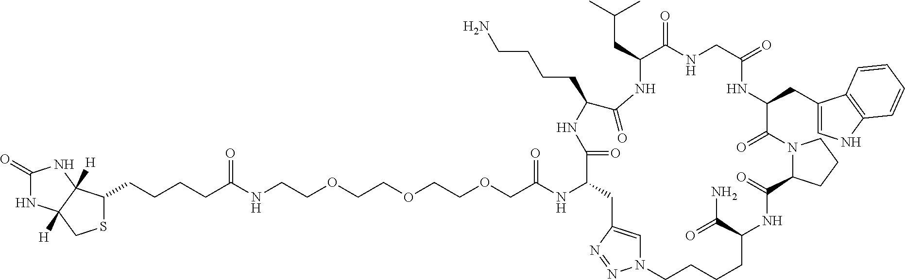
C1(=O)NC2([H])C([H])(N1)C(CCCCC(=O)NCCOCCOCCOCC(=O)NC1C(=O)NC(CCCCN)C(=O)NC(CC(C)C)C(=O)NCC(=O)NC(CC3=CNC4=C3C=CC=C4)C(=O)N3C(C(=O)NC(C(=O)N)CCCCN4C=C(C1)N=N4)CCC3)SC2
